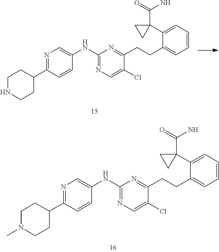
C1(NC2=CN=C(C3CCNCC3)C=C2)=NC=C(Cl)C(CCC2=CC=CC=C2C2(C(=O)N)CC2)=N1.C1(NC2=CN=C(C3CCN(C)CC3)C=C2)=NC=C(Cl)C(CCC2=CC=CC=C2C2(C(=O)N)CC2)=N1
